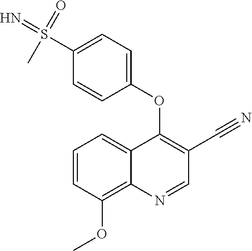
C1=CC(OC)=C2C(=C1)C(OC1=CC=C(S(=N)(=O)C)C=C1)=C(C#N)C=N2
